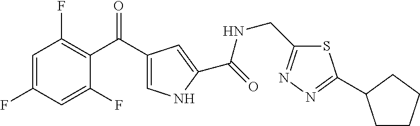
C1=C(F)C=C(F)C(C(C2=CNC(C(=O)NCC3=NN=C(C4CCCC4)S3)=C2)=O)=C1F
